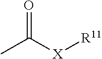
CC([X][R11])=O
